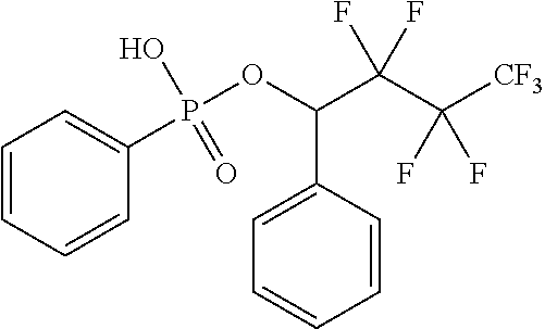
C1=CC=CC(P(OC(C(C([CF3])(F)F)(F)F)C2=CC=CC=C2)(O)=O)=C1
